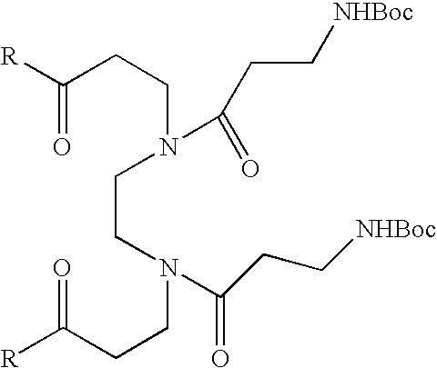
[R]C(CCN(CCN(CCC(=O)[R])C(CC[NHBoc])=O)C(=O)CC[NHBoc])=O
